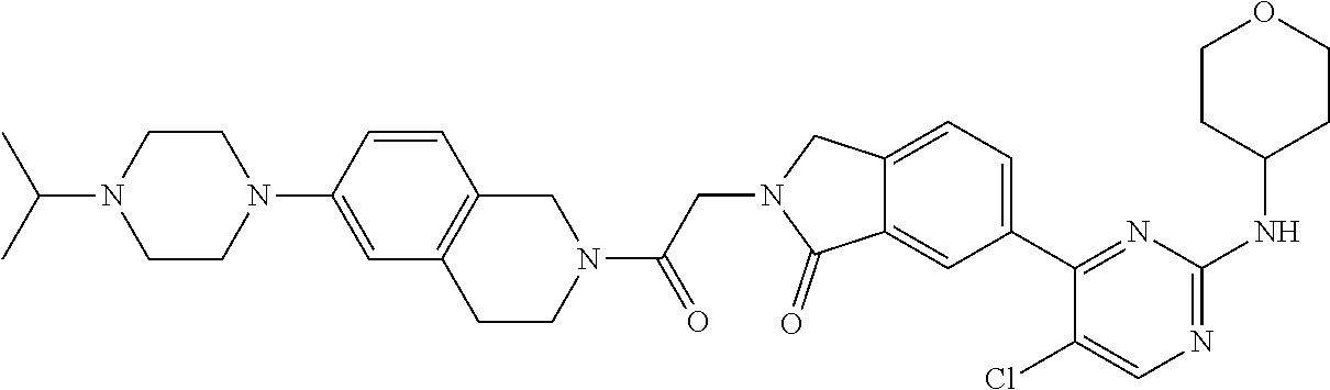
C1=CC2=C(C=C1N1CCN(C(C)C)CC1)CCN(C(=O)CN1CC3=CC=C(C4=NC(NC5CCOCC5)=NC=C4Cl)C=C3C1=O)C2
